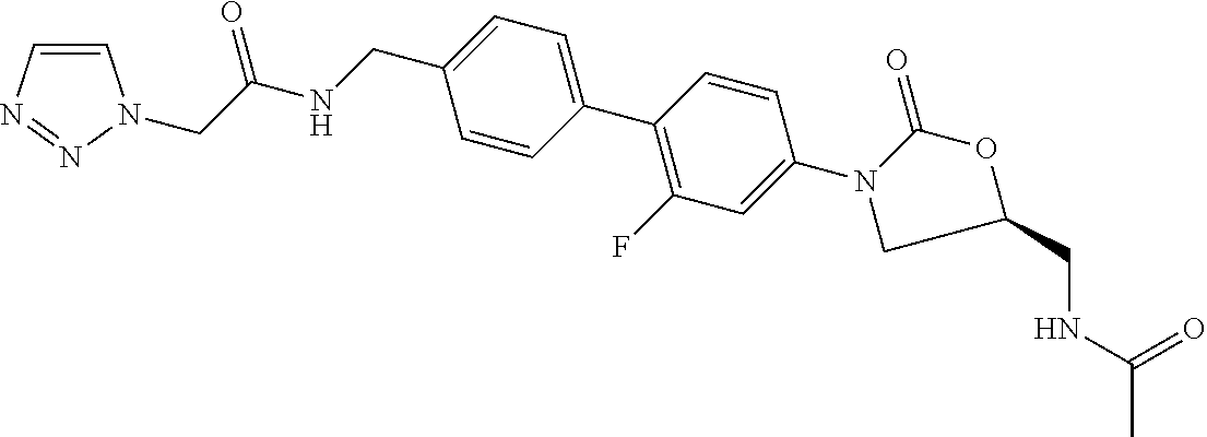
C1(CNC(=O)C)OC(=O)N(C2=CC(F)=C(C3=CC=C(CNC(=O)CN4C=CN=N4)C=C3)C=C2)C1
